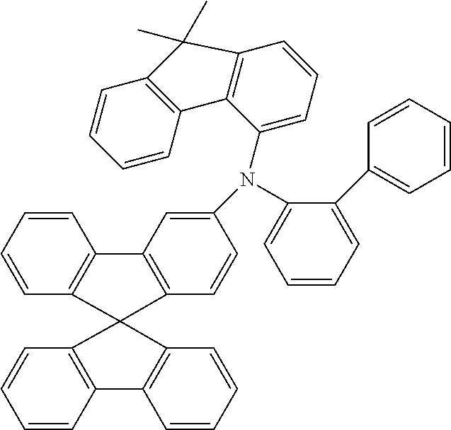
C1=CC2=C(C=C1)C1(C3=C2C=CC=C3)C2=C(C=CC=C2)C2=C1C=CC(N(C1=CC=CC=C1C1=CC=CC=C1)C1=CC=CC3=C1C1=C(C=CC=C1)C3(C)C)=C2
